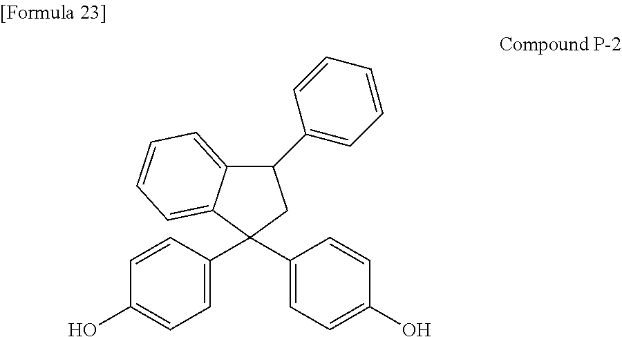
C1=C(C2(C3=CC=C(O)C=C3)CC(C3=CC=CC=C3)C3=CC=CC=C23)C=CC(O)=C1
